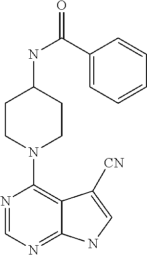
C1(N2CCC(NC(C3=CC=CC=C3)=O)CC2)=C2C(=NC=N1)NC=C2[CN]
